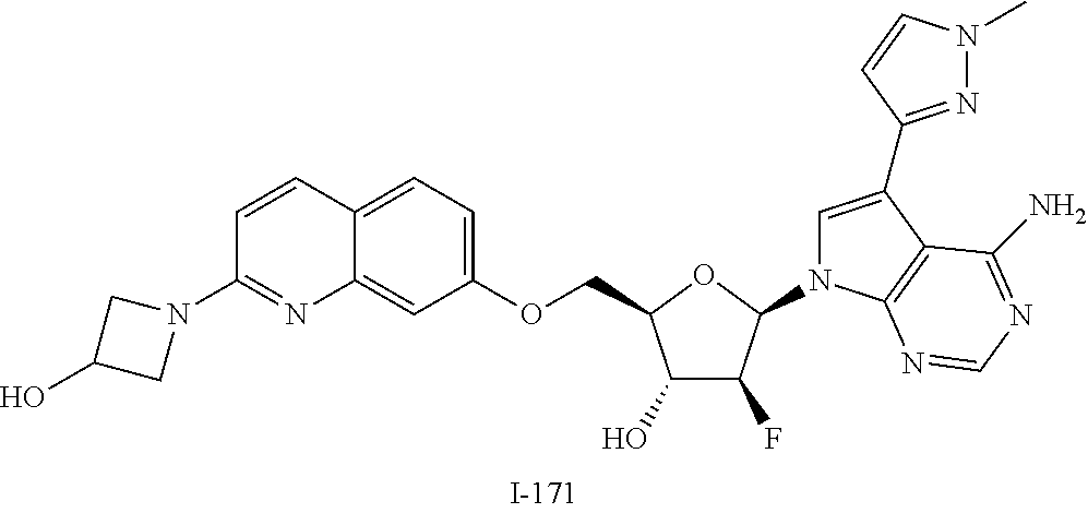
C1(O)C(F)C(N2C=C(C3=NN(C)C=C3)C3=C2N=CN=C3N)OC1COC1=CC=C2C(=C1)N=C(N1CC(O)C1)C=C2
